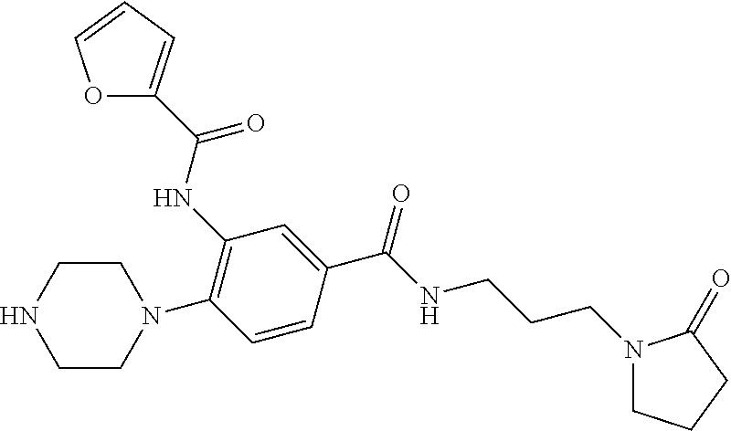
O1C(C(NC2=C(N3CCNCC3)C=CC(C(NCCCN3CCCC3=O)=O)=C2)=O)=CC=C1
